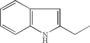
C1=CC2=C(C=C1)NC(CC)=C2
